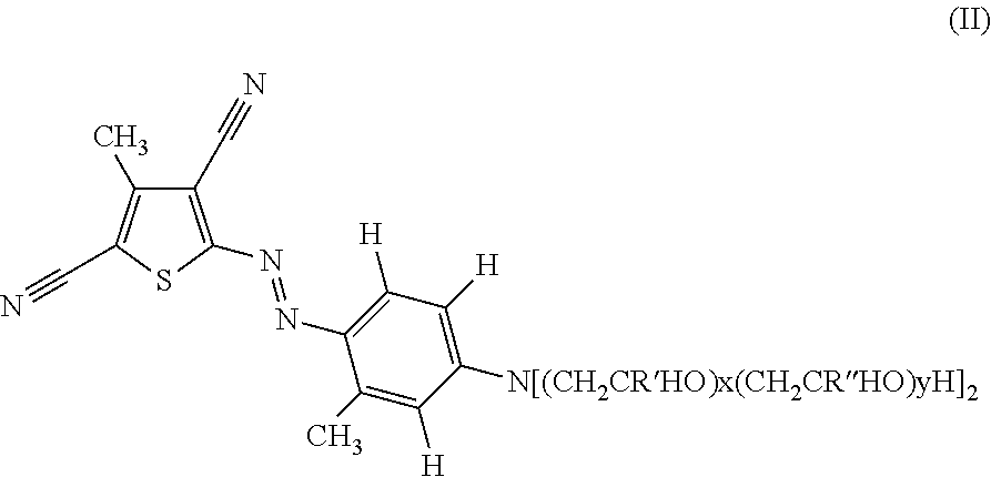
C1([H])=C(N=NC2=C(C#N)C(C)=C(C#N)S2)C(C)=C([H])C([N[(CH2CRHO)x(CH2CRHO)yH]2])=C1[H]
